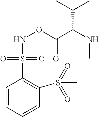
C1=CC=CC(S(C)(=O)=O)=C1S(=O)(=O)NOC(C(NC)C(C)C)=O
